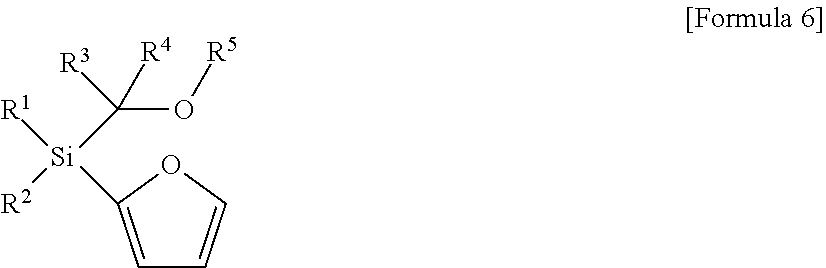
[R2][Si](C(O[R5])([R4])[R3])([R1])C1=CC=CO1
